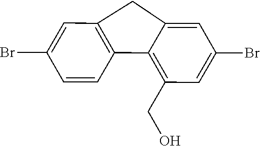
C12=C(C=C(Br)C=C1)CC1=CC(Br)=CC(CO)=C21
